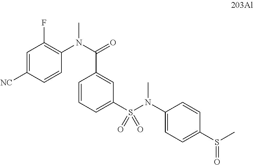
C1=C([NC])C=CC(N(C(=O)C2=CC(S(N(C3=CC=C(S(C)=O)C=C3)C)(=O)=O)=CC=C2)C)=C1F
